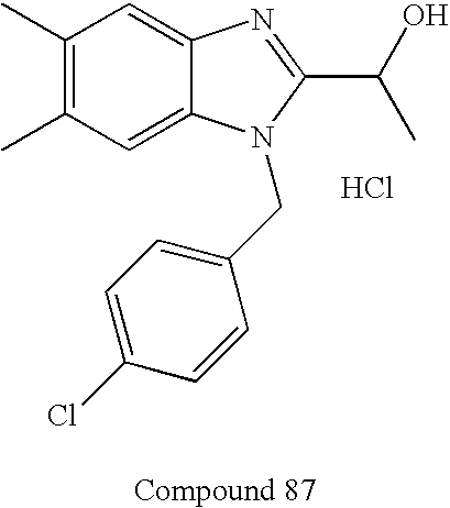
C1(C)=C(C)C=C2C(=C1)N=C(C(O)C)N2CC1=CC=C(Cl)C=C1.Cl
